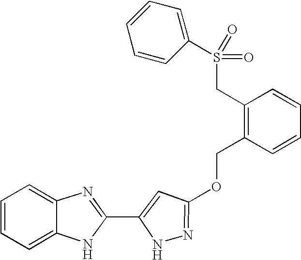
C1=C2C(=CC=C1)N=C(C1=CC(OCC3=C(CS(C4=CC=CC=C4)(=O)=O)C=CC=C3)=NN1)N2
